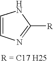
C1=CN=C([R])N1
